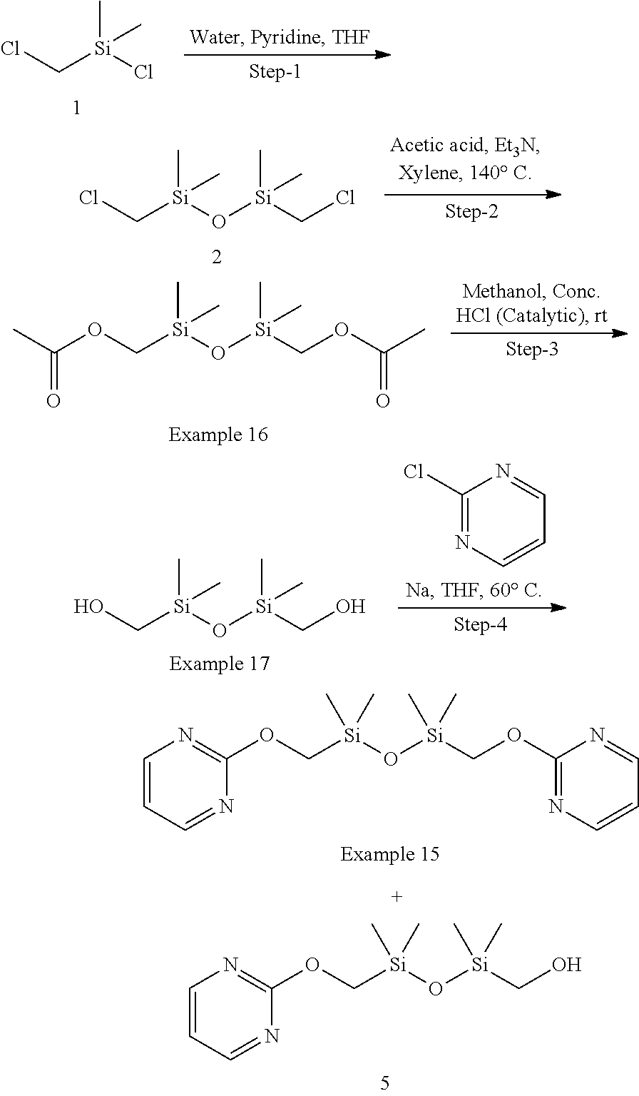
O(C[Si](O[Si](C)(CO)C)(C)C)C1=NC=CC=N1.ClC[Si](Cl)(C)C.ClC[Si](O[Si](C)(CCl)C)(C)C.O(C[Si](O[Si](C)(COC(=O)C)C)(C)C)C(=O)C.OC[Si](O[Si](C)(CO)C)(C)C.C1(Cl)=NC=CC=N1.O(C[Si](O[Si](C)(COC1=NC=CC=N1)C)(C)C)C1=NC=CC=N1
